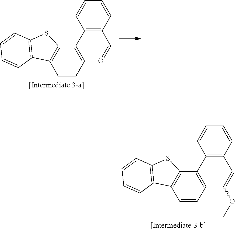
C1=CC=C(C2=C(C=O)C=CC=C2)C2=C1C1=C(S2)C=CC=C1.C1=CC=C(C2=C(C=COC)C=CC=C2)C2=C1C1=C(S2)C=CC=C1
